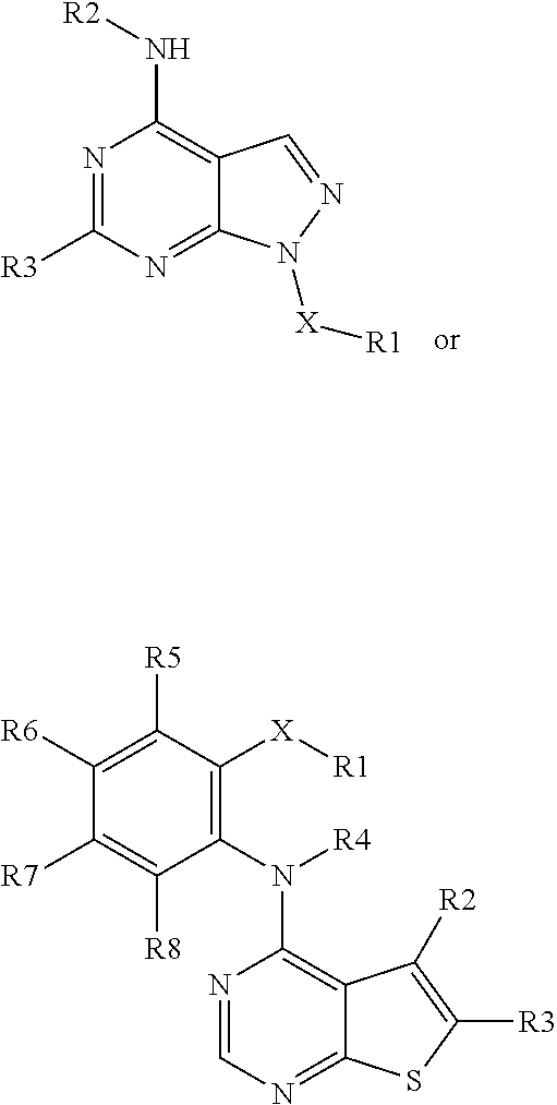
N1=C([R3])N=C2C(=C1N[R2])C=NN2[X][R1].N1=CN=C2C(=C1N([R4])C1=C([X][R1])C([R5])=C([R6])C([R7])=C1[R8])C([R2])=C([R3])S2
